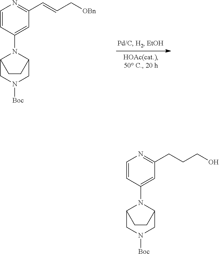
C1=CC(N2C3CN([Boc])CC2CC3)=CC(C=CC[OBn])=N1.C1=CC(N2C3CN([Boc])CC2CC3)=CC(CCCO)=N1
